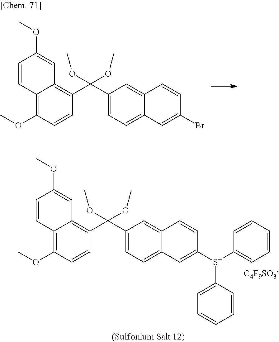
C1(C(C2=C3C(=C(OC)C=C2)C=CC(OC)=C3)(OC)OC)=CC=C2C(=C1)C=CC(Br)=C2.C1(C(C2=C3C(=C(OC)C=C2)C=CC(OC)=C3)(OC)OC)=CC=C2C(=C1)C=CC([S+](C1=CC=CC=C1)C1=CC=CC=C1)=C2.[C4F9SO3-]
